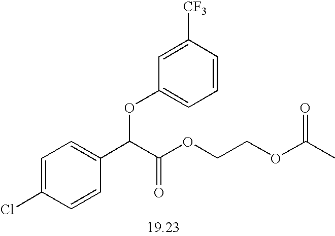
C1=C(Cl)C=CC(C(C(OCCOC(C)=O)=O)OC2=CC=CC([CF3])=C2)=C1
